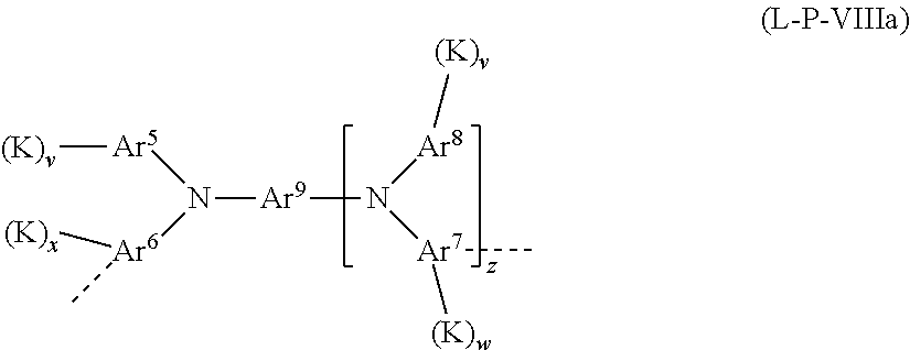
[Ar9](N([Ar6]([(K)x])C)[Ar5][(K)v])N([Ar7](C)[(K)w])[Ar8][(K)v]
